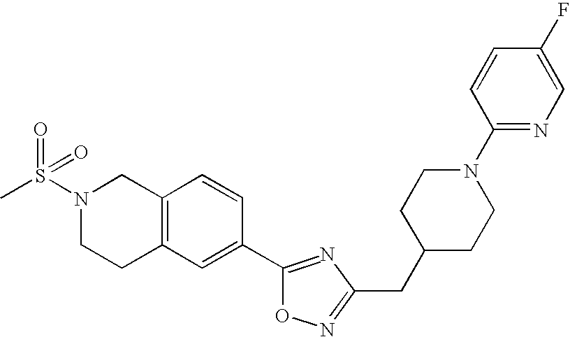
C12=C(C=C(C3=NC(CC4CCN(C5=NC=C(F)C=C5)CC4)=NO3)C=C1)CCN(S(C)(=O)=O)C2
